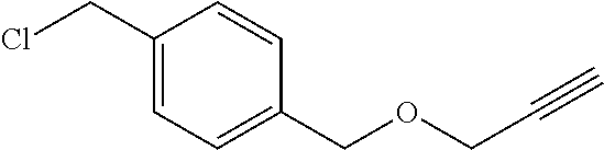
C1(CCl)=CC=C(COCC#C)C=C1
